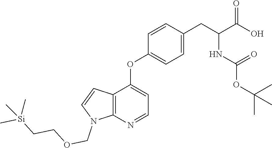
C1=CC(CC(C(O)=O)NC(OC(C)(C)C)=O)=CC=C1OC1=CC=NC2=C1C=CN2COCC[Si](C)(C)C
